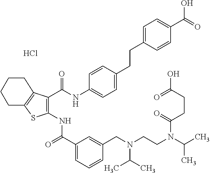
C1(C(=O)NC2=C(C(NC3=CC=C(CCC4=CC=C(C(O)=O)C=C4)C=C3)=O)C3=C(S2)CCCC3)=CC=CC(CN(CCN(C(C)C)C(CCC(=O)O)=O)C(C)C)=C1.Cl
